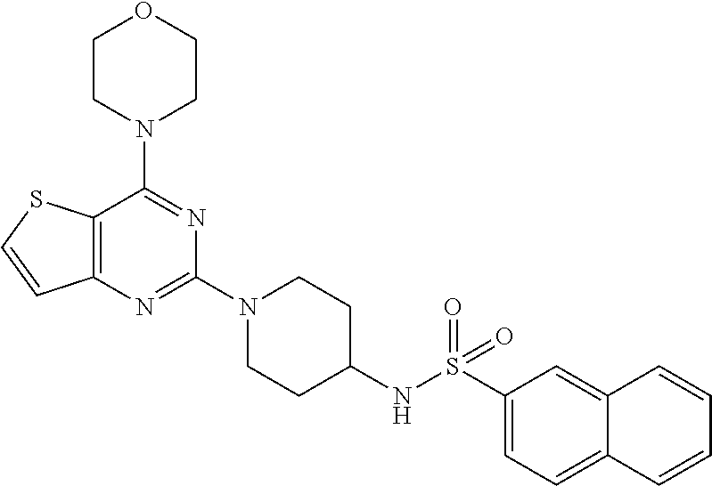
C12=C(N=C(N3CCC(NS(C4=CC=C5C(=C4)C=CC=C5)(=O)=O)CC3)N=C1N1CCOCC1)C=CS2
